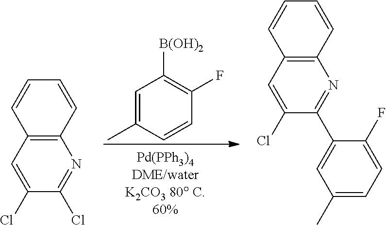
C1=C(C)C=CC(F)=C1[B(OH)2].C1=CC=CC2=C1N=C(Cl)C(Cl)=C2.C1=CC=CC2=C1N=C(C1=CC(C)=CC=C1F)C(Cl)=C2
